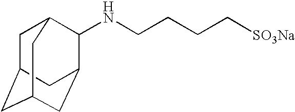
C1C2CC3CC(C2)C(NCCCC[SO3Na])C1C3
